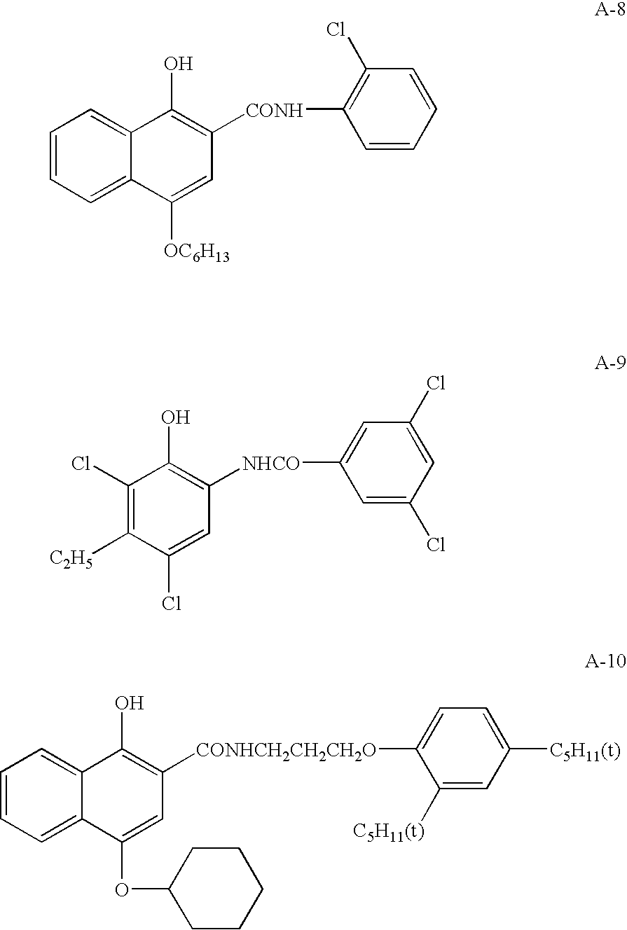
C1=CC=C2C(=C1)C(O)=C([CONH]C1=C(Cl)C=CC=C1)C=C2[OC6H13].C1(Cl)=C([C2H5])C(Cl)=CC([NHCO]C2=CC(Cl)=CC(Cl)=C2)=C1O.C1=CC=C2C(=C1)C(O)=C([CONHCH2CH2CH2O]C1=CC=C([C5H11(t)])C=C1[C5H11(t)])C=C2OC1CCCCC1
